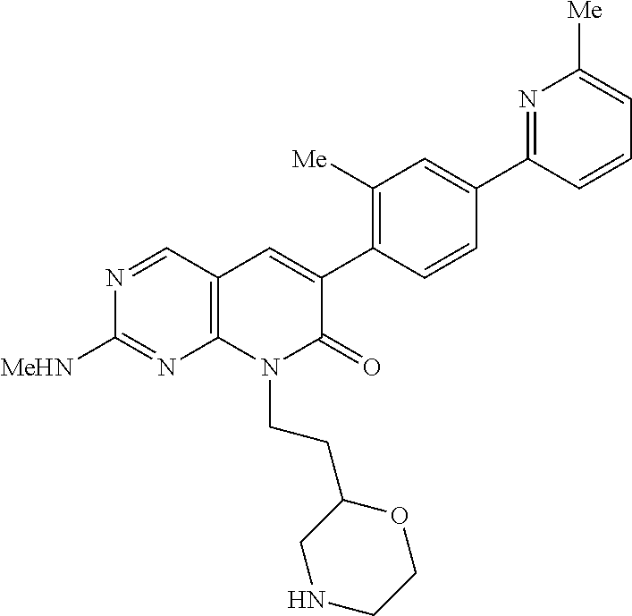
C12=C(C=NC([MeHN])=N1)C=C(C1=C([Me])C=C(C3=NC([Me])=CC=C3)C=C1)C(=O)N2CCC1CNCCO1
